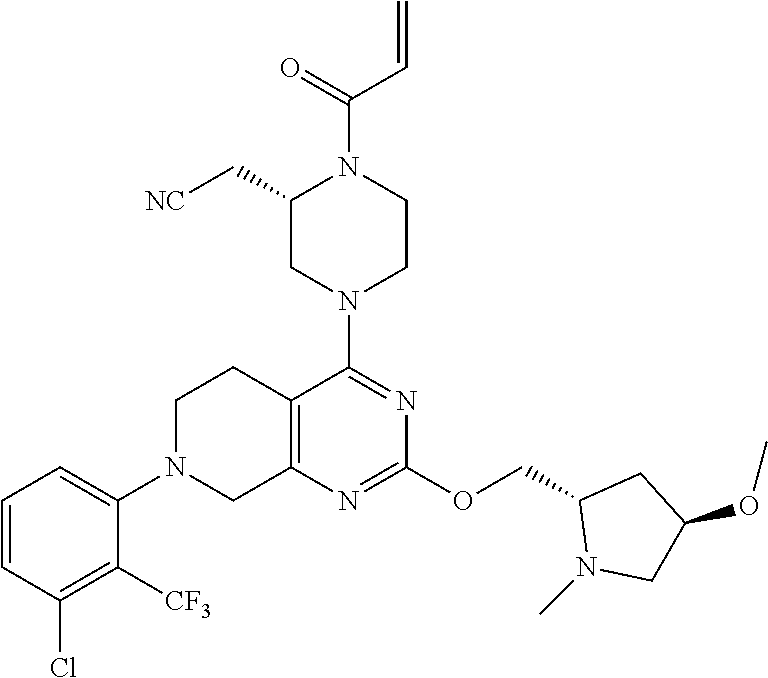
C12=C(N=C(OCC3N(C)CC(OC)C3)N=C1N1CCN(C(=O)C=C)C(C[NC])C1)CN(C1=CC=CC(Cl)=C1[CF3])CC2
